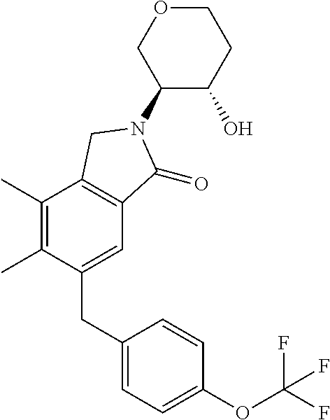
C1(CC2=CC=C(OC(F)(F)F)C=C2)=CC2=C(C(C)=C1C)CN(C1C(O)CCOC1)C2=O
